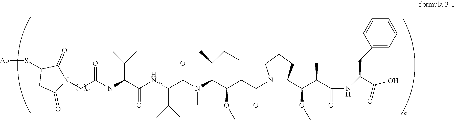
N1(C(CC(C(N(C(C(NC(C(N(C(CN2C(=O)C(S[Ab])CC2=O)=O)C)C(C)C)=O)C(C)C)=O)C)C(C)CC)OC)=O)C(C(C(C(=O)NC(CC2=CC=CC=C2)C(O)=O)C)OC)CCC1
